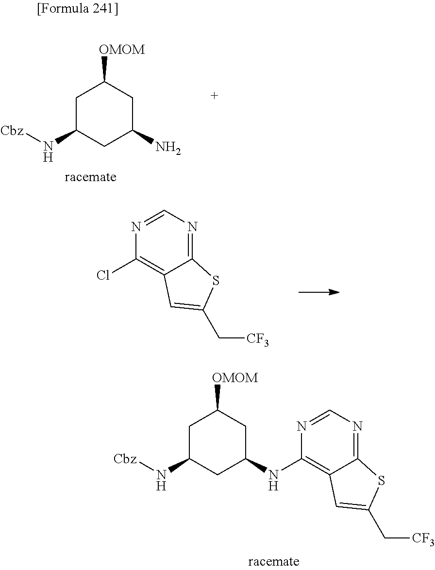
C1C(N[Cbz])CC(N)CC1[OMOM].C1C(N[Cbz])CC(NC2=C3C(=NC=N2)SC(C[CF3])=C3)CC1[OMOM].C12=NC=NC(Cl)=C1C=C(C[CF3])S2
